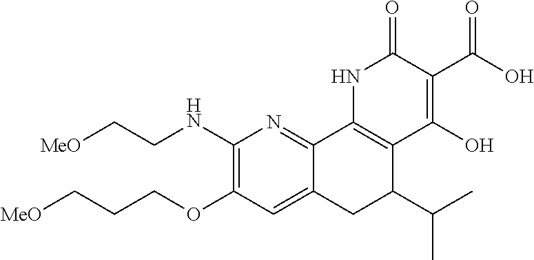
C12=CC(OCCC[MeO])=C(NCC[MeO])N=C1C1=C(C(C(C)C)C2)C(O)=C(C(O)=O)C(=O)N1
